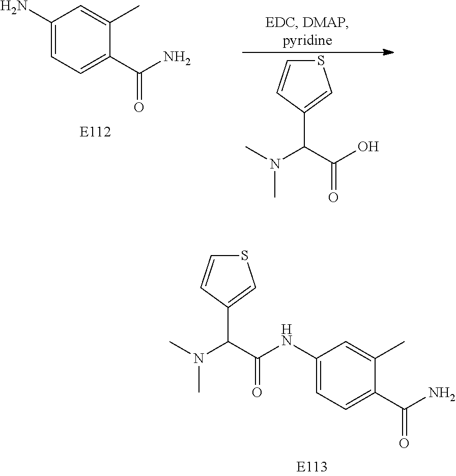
S1C=CC(C(C(O)=O)N(C)C)=C1.C1(N)=CC=C(C(N)=O)C(C)=C1.S1C=CC(C(C(NC2=CC=C(C(N)=O)C(C)=C2)=O)N(C)C)=C1
